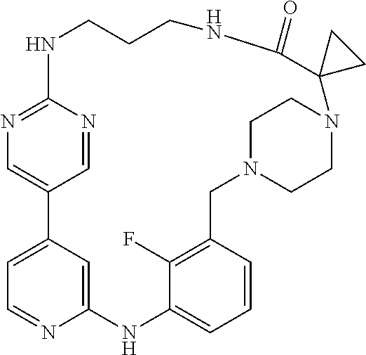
N1C2=NC=C(C=N2)C2=CC=NC(=C2)NC2=CC=CC(=C2F)CN2CCN(CC2)C2(C(=O)NCCC1)CC2
